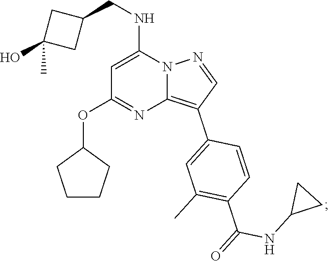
C1(NC(C2=C(C)C=C(C3=C4N=C(OC5CCCC5)C=C(NCC5CC(O)(C)C5)N4N=C3)C=C2)=O)CC1
